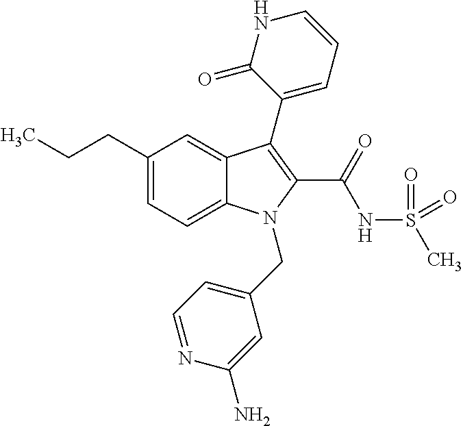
C1(CCC)=CC=C2C(=C1)C(C1=CC=CNC1=O)=C(C(NS(C)(=O)=O)=O)N2CC1=CC=NC(N)=C1
